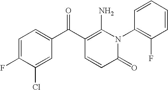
C1=C(F)C(Cl)=CC(C(C2=C(N)N(C3=C(F)C=CC=C3)C(=O)C=C2)=O)=C1
